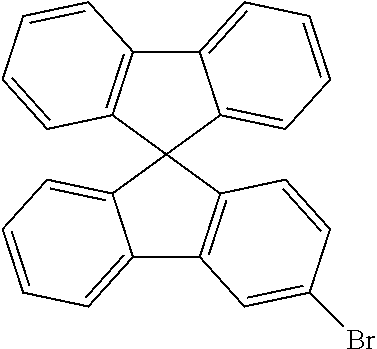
C12=CC=CC=C1C1(C3=C2C=C(Br)C=C3)C2=C(C3=CC=CC=C31)C=CC=C2
